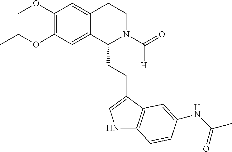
C(OC1=C(OC)C=C2C(=C1)C(CCC1=CNC3=C1C=C(NC(C)=O)C=C3)N(C(=O)[H])CC2)C
